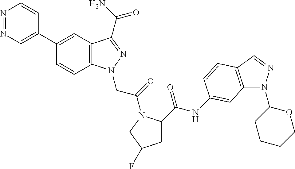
N1=NC=C(C2=CC3=C(C=C2)N(CC(=O)N2C(C(=O)NC4=CC5=C(C=NN5C5CCCCO5)C=C4)CC(F)C2)N=C3C(=O)N)C=C1
